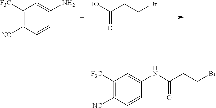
C1([F3C])=C([NC])C=CC(N)=C1.O=C(O)CCBr.C1([F3C])=C([NC])C=CC(NC(CCBr)=O)=C1
